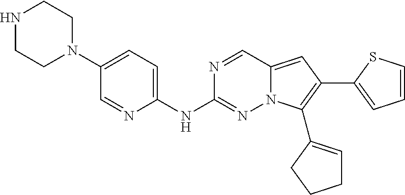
N1CCN(C2=CC=C(NC3=NN4C(=CC(C5=CC=CS5)=C4C4=CCCC4)C=N3)N=C2)CC1
